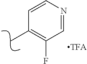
C1(C)=C(F)C=NC=C1
